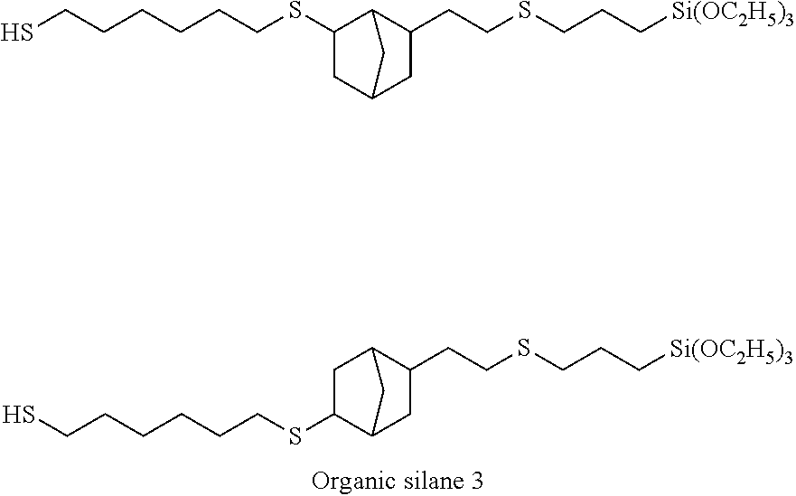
C1C2C(CCSCCC[Si(OC2H5)3])CC(C2)C1SCCCCCCS.SCCCCCCSC1CC2CC(CCSCCC[Si(OC2H5)3])C1C2
